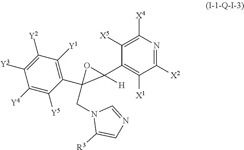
C1([X5])=C([X4])N=C([X2])C([X1])=C1C1([H])OC1(CN1C([R3])=CN=C1)C1=C([Y1])C([Y2])=C([Y3])C([Y4])=C1[Y5]
